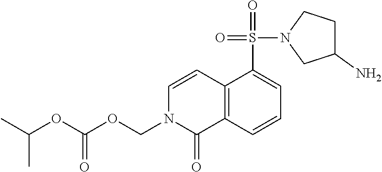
C1(N)CCN(S(=O)(=O)C2=CC=CC3=C2C=CN(COC(OC(C)C)=O)C3=O)C1
